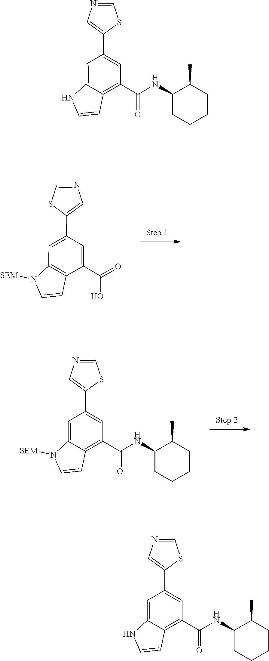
N1([SEM])C2=C(C(C(=O)O)=CC(C3=CN=CS3)=C2)C=C1.C1=NC=C(C2=CC(C(NC3CCCCC3C)=O)=C3C(=C2)N([SEM])C=C3)S1.S1C=NC=C1C1=CC(C(NC2CCCCC2C)=O)=C2C=CNC2=C1.C1=NC=C(C2=CC(C(NC3CCCCC3C)=O)=C3C(=C2)NC=C3)S1
